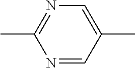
C1=C(C)C=NC(C)=N1
